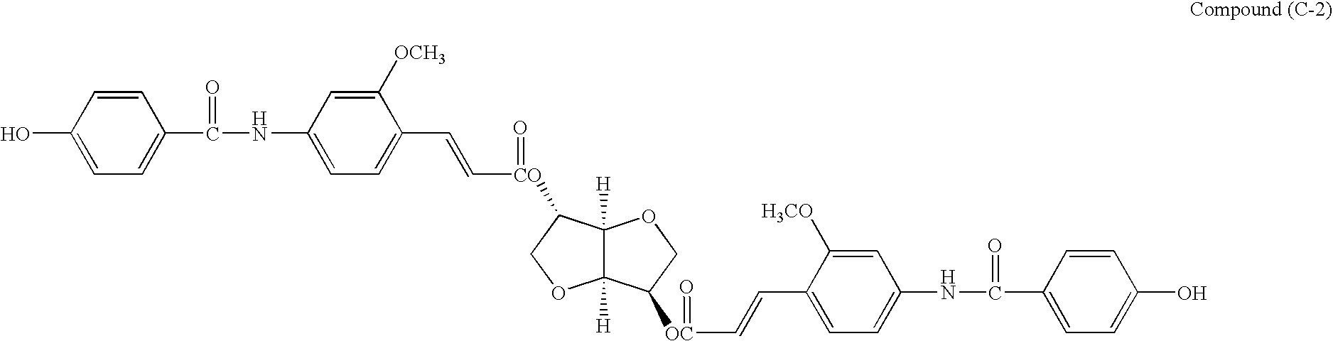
N(C1=CC=C(C=C[CO](=O)C2C3([H])C([H])(OC2)C([OC](C=CC2=CC=C(NC(C4=CC=C(O)C=C4)=O)C=C2[H3CO])=O)CO3)C([OCH3])=C1)C(C1=CC=C(O)C=C1)=O
